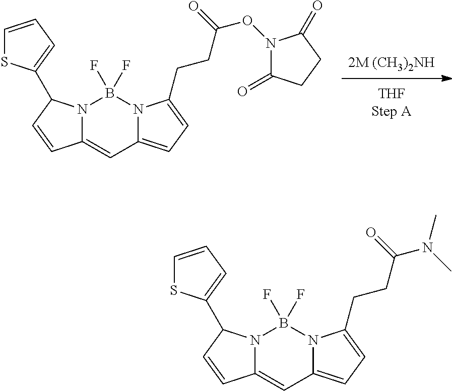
N12C(=CC3=CC=C(CCC(ON4C(=O)CCC4=O)=O)N3B1(F)F)C=CC2C1=CC=CS1.N12C(=CC3=CC=C(CCC(N(C)C)=O)N3B1(F)F)C=CC2C1=CC=CS1
